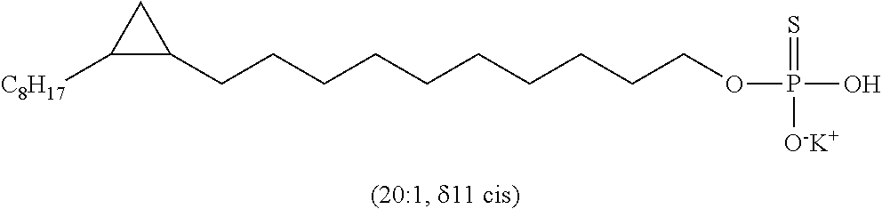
C(CCCCCCCCOP(O)(=S)[O-K+])CC1CC1[C8H17]
